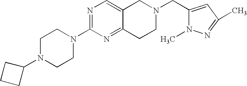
C1N(C2CCC2)CCN(C2=NC=C3C(=N2)CCN(CC2=CC(C)=NN2C)C3)C1
